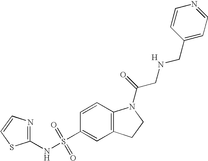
C1(NS(C2=CC3=C(C=C2)N(C(=O)CNCC2=CC=NC=C2)CC3)(=O)=O)=NC=CS1.[H]
